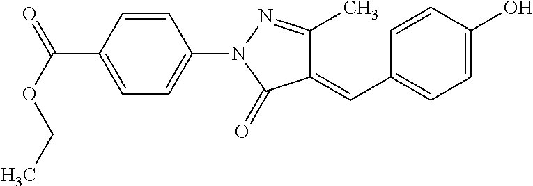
C1=C(C(=O)OCC)C=CC(N2C(=O)C(=CC3=CC=C(O)C=C3)C(C)=N2)=C1
